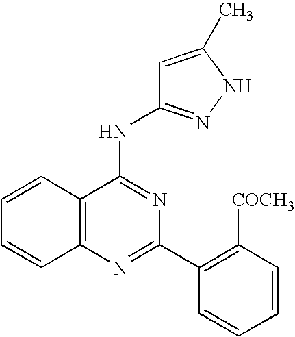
C12=C(N=C(C3=C([COCH3])C=CC=C3)N=C1NC1=NNC(C)=C1)C=CC=C2
